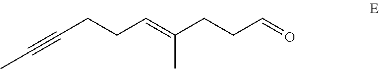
C(CCC=C(CCC=O)C)#CC
